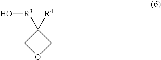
C1([R4])([R3]O)COC1
